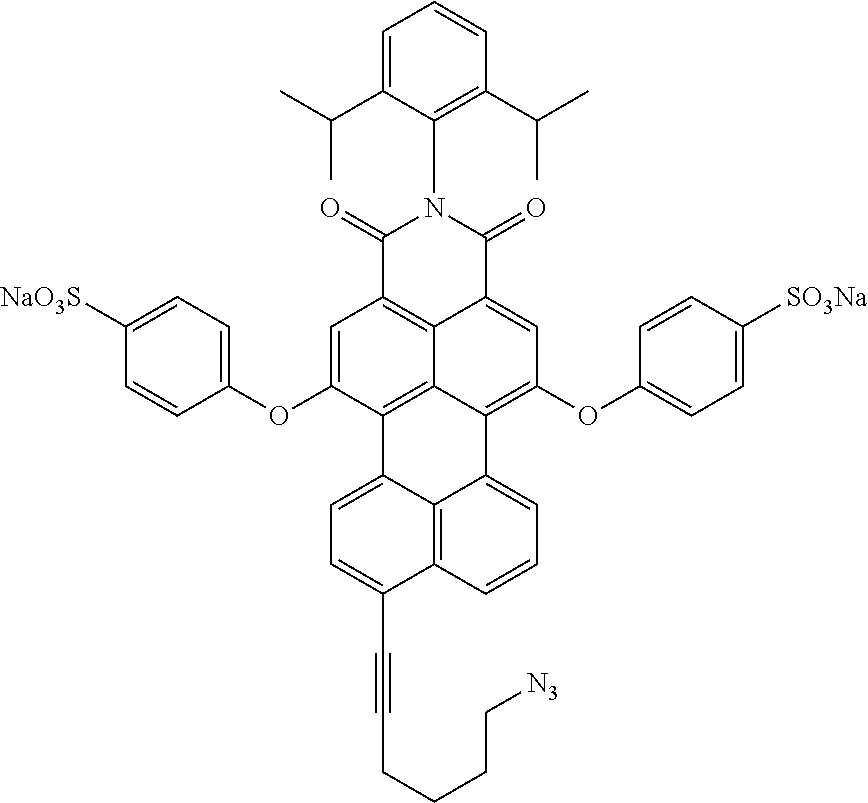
C1=CC(OC2=CC3=C4C5=C2C2=CC=C(C#CCCCC[N3])C6=C2C(=CC=C6)C5=C(OC2=CC=C([SO3Na])C=C2)C=C4C(=O)N(C2=C(C(C)C)C=CC=C2C(C)C)C3=O)=CC=C1[NaO3S]
